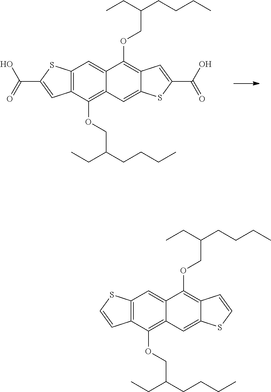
C12=C(C(OCC(CCCC)CC)=C3C(=C1)C(OCC(CCCC)CC)=C1C(=C3)SC(C(O)=O)=C1)C=C(C(=O)O)S2.C12=C(C(OCC(CCCC)CC)=C3C(=C1)C(OCC(CCCC)CC)=C1C(=C3)SC=C1)C=CS2
